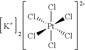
[K].Cl[Pt](Cl)(Cl)(Cl)(Cl)Cl
